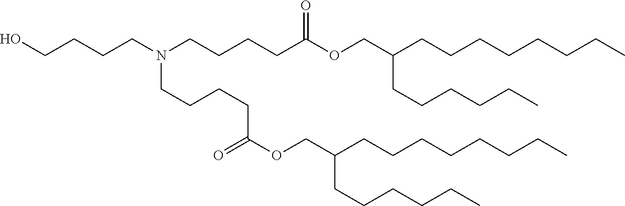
OCCCCN(CCCCC(OCC(CCCCCCCC)CCCCCC)=O)CCCCC(OCC(CCCCCCCC)CCCCCC)=O
